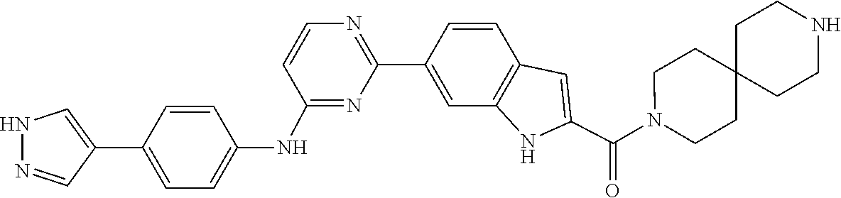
C1=CC2=C(C=C1C1=NC=CC(NC3=CC=C(C4=CNN=C4)C=C3)=N1)NC(C(N1CCC3(CC1)CCNCC3)=O)=C2
